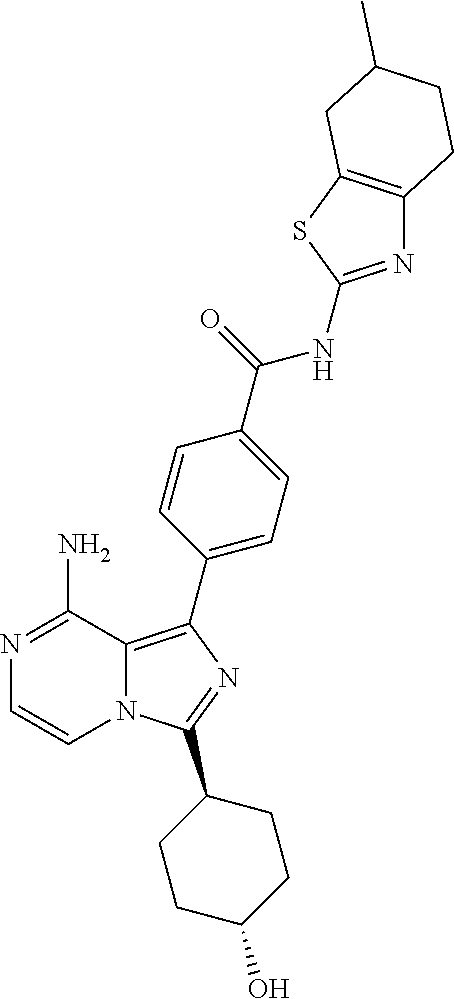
N12C(=C(C3=CC=C(C(=O)NC4=NC5=C(S4)CC(C)CC5)C=C3)N=C1C1CCC(O)CC1)C(N)=NC=C2
